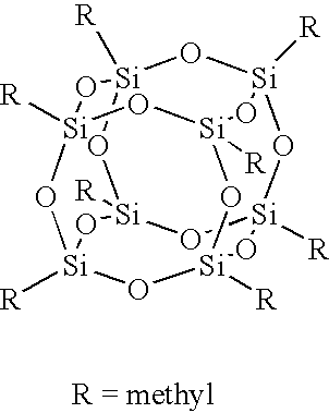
[R][Si]12O[Si]3([R])O[Si]4([R])O[Si]([R])(O1)O[Si]1([R])O[Si]([R])(O[Si]([R])(O[Si]([R])(O1)O2)O3)O4
